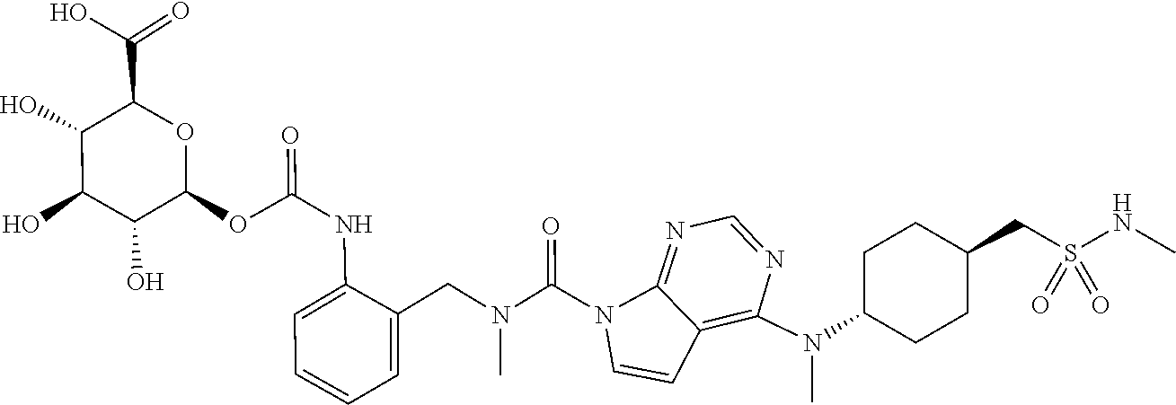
C1(N(C2CCC(CS(NC)(=O)=O)CC2)C)=C2C=CN(C(N(C)CC3=CC=CC=C3NC(OC3OC(C(O)=O)C(O)C(O)C3O)=O)=O)C2=NC=N1
